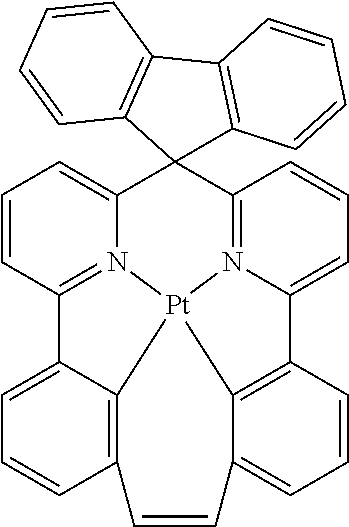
C12(C3=N4C(=CC=C3)C3=C5[Pt]46N4=C(C=CC=C14)C1=CC=CC(=C16)C=CC5=CC=C3)C1=C(C3=C2C=CC=C3)C=CC=C1
